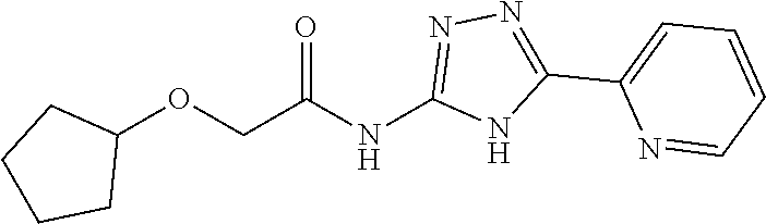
C1(OCC(NC2=NN=C(C3=CC=CC=N3)N2)=O)CCCC1
